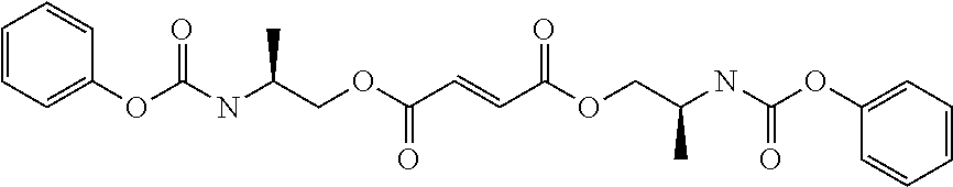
O(C(NC(COC(C=CC(OCC(NC(OC1=CC=CC=C1)=O)C)=O)=O)C)=O)C1=CC=CC=C1
